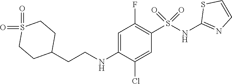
C1=C(NCCC2CCS(=O)(=O)CC2)C(Cl)=CC(S(NC2=NC=CS2)(=O)=O)=C1F
